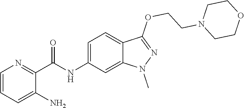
C(NC1=CC=C2C(=C1)N(C)N=C2OCCN1CCOCC1)(C1=NC=CC=C1N)=O
